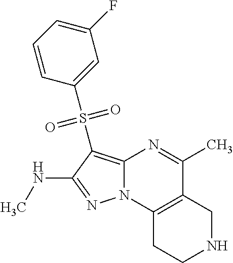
N1=C(NC)C(S(C2=CC(F)=CC=C2)(=O)=O)=C2N1C1=C(C(C)=N2)CNCC1
